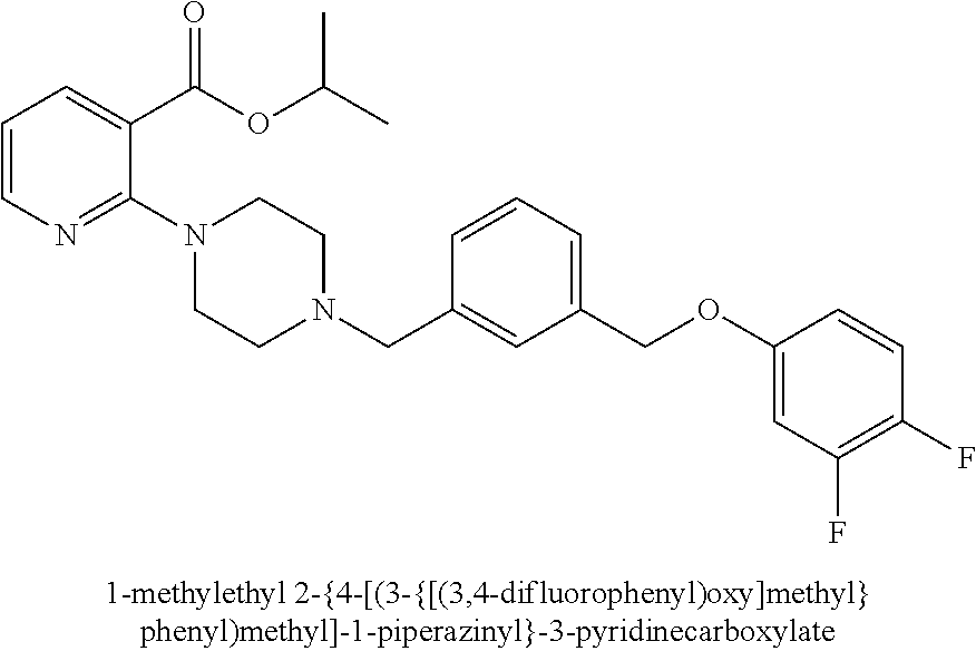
C1=CN=C(N2CCN(CC3=CC(COC4=CC(F)=C(F)C=C4)=CC=C3)CC2)C(C(OC(C)C)=O)=C1
